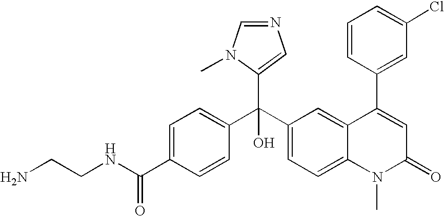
C1=CC(C(C2=CC=C3C(=C2)C(C2=CC(Cl)=CC=C2)=CC(=O)N3C)(C2=CN=CN2C)O)=CC=C1C(NCCN)=O
